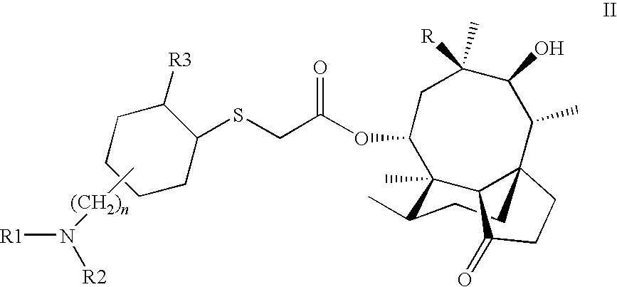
S(CC(=O)OC1CC(C)([R])C(O)C(C)C23C(C1(C)C(C)CC2)C(=O)CC3)C1C([R3])CCCC1.C[(CH2)n]N([R2])[R1]
